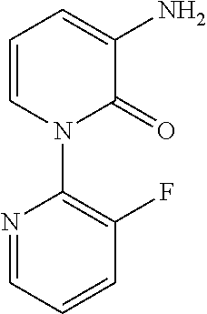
C1=CN(C2=C(F)C=CC=N2)C(=O)C(N)=C1
